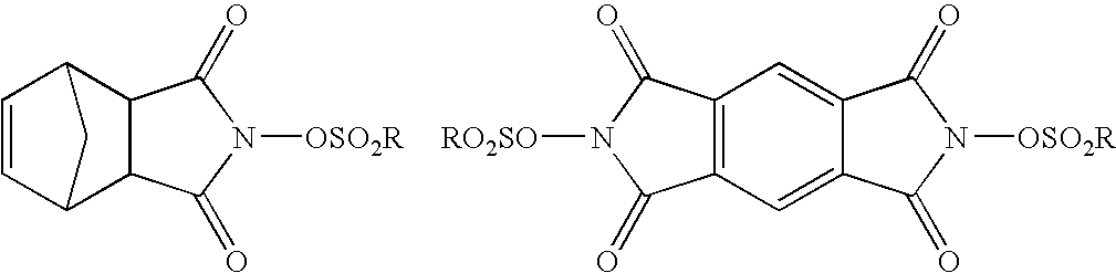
C1=CC2C3C(C1C2)C(=O)N([OSO2R])C3=O.[RO2SO]N1C(=O)C2=C(C1=O)C=C1C(=C2)C(=O)N([OSO2R])C1=O
